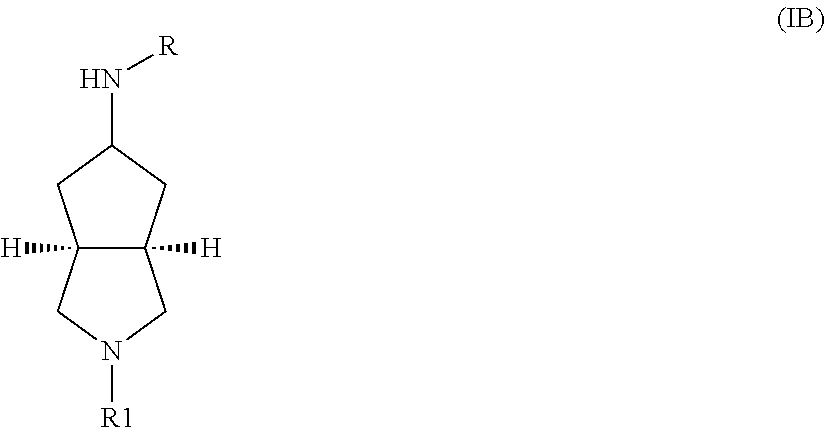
C12([H])C([H])(CC(N[R])C1)CN([R1])C2
